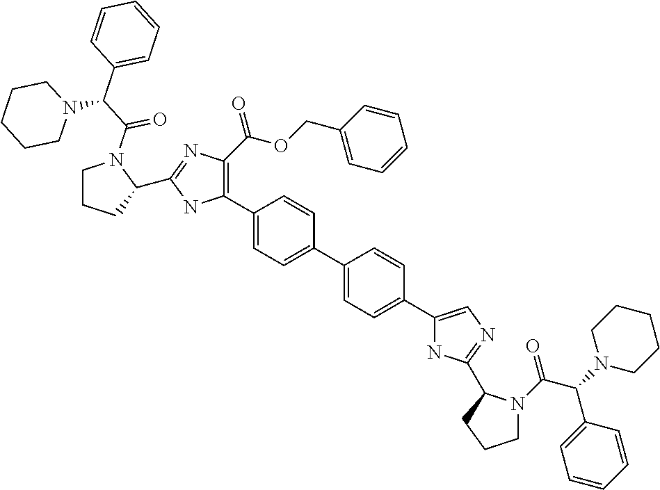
C1(C2=C(C(=O)OCC3=CC=CC=C3)N=C(C3CCCN3C(C(C3=CC=CC=C3)N3CCCCC3)=O)N2)=CC=C(C2=CC=C(C3=CN=C(C4N(C(C(N5CCCCC5)C5=CC=CC=C5)=O)CCC4)N3)C=C2)C=C1
